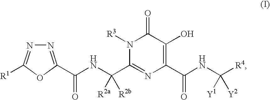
N1=C(C(NC(C2=NC(C(NC([R4])([Y1])[Y2])=O)=C(O)C(=O)N2[R3])([R2b])[R2a])=O)OC([R1])=N1
